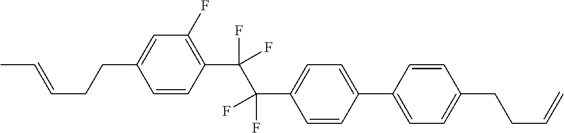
C1=CC(C(C(C2=CC=C(C3=CC=C(CCC=C)C=C3)C=C2)(F)F)(F)F)=C(F)C=C1CCC=CC
